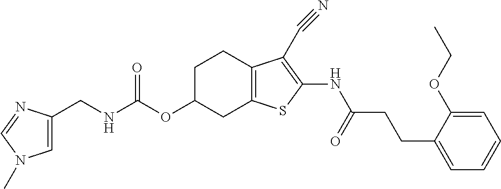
N(C(OC1CC2=C(CC1)C(C#N)=C(NC(CCC1=CC=CC=C1OCC)=O)S2)=O)CC1=CN(C)C=N1
